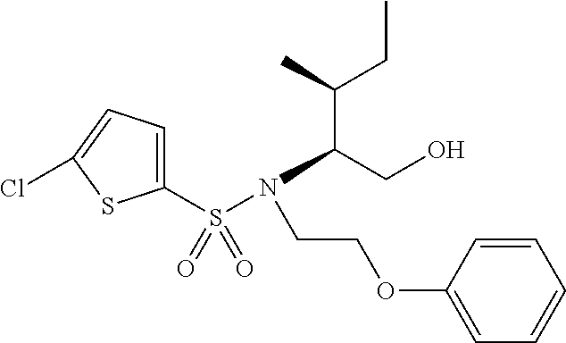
C1(S(=O)(=O)N(C(CO)C(C)CC)CCOC2=CC=CC=C2)=CC=C(Cl)S1
